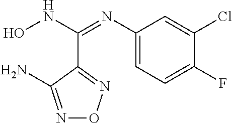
N1=C(N)C(C(NO)=NC2=CC=C(F)C(Cl)=C2)=NO1
